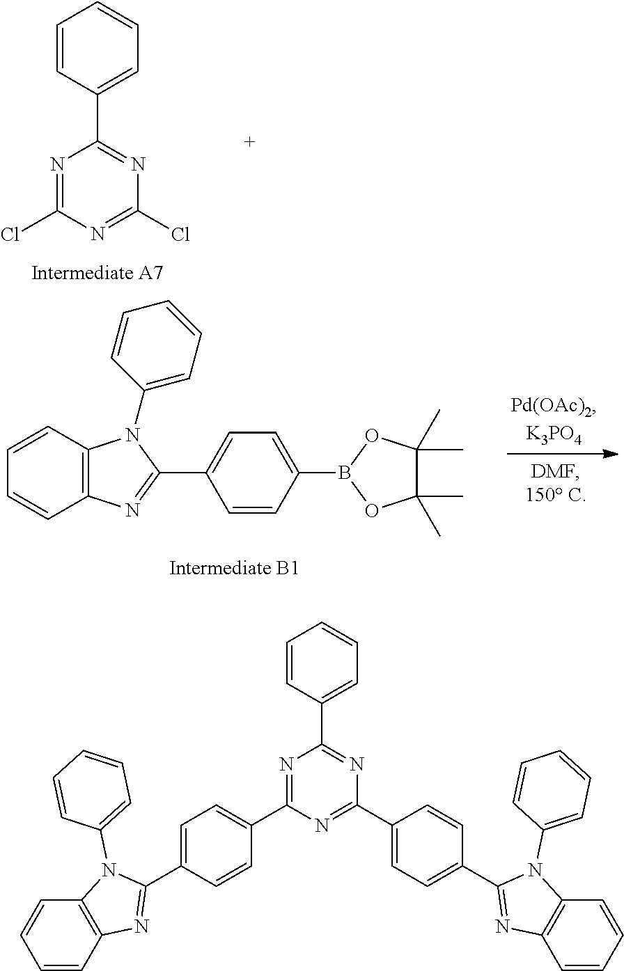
N1=C(Cl)N=C(Cl)N=C1C1=CC=CC=C1.C12=C(C=CC=C1)N(C1=CC=CC=C1)C(C1=CC=C(B3OC(C)(C)C(C)(C)O3)C=C1)=N2.N1=C(C2=CC=C(C3=NC4=C(N3C3=CC=CC=C3)C=CC=C4)C=C2)N=C(C2=CC=C(C3=NC4=C(N3C3=CC=CC=C3)C=CC=C4)C=C2)N=C1C1=CC=CC=C1
